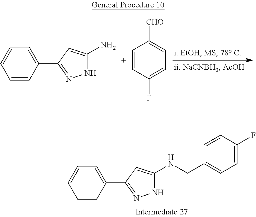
C1=CC(F)=CC=C1[CHO].C1=CC(C2=NNC(N)=C2)=CC=C1.C1=CC(C2=NNC(NCC3=CC=C(F)C=C3)=C2)=CC=C1
